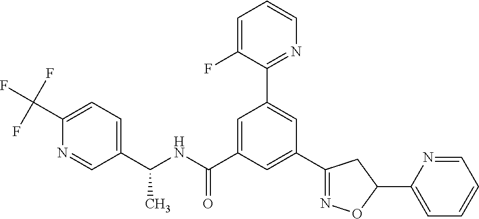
C1(C(NC(=O)C2=CC(C3=NC=CC=C3F)=CC(C3=NOC(C4=CC=CC=N4)C3)=C2)C)=CC=C(C(F)(F)F)N=C1
